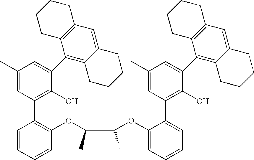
C1(C)=CC(C2=C(OC(C(OC3=CC=CC=C3C3=C(O)C(C4=C5C(=CC6=C4CCCC6)CCCC5)=CC(C)=C3)C)C)C=CC=C2)=C(O)C(C2=C3C(=CC4=C2CCCC4)CCCC3)=C1
